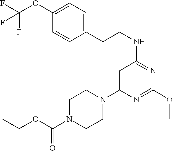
C1=C(N2CCN(C(OCC)=O)CC2)N=C(OC)N=C1NCCC1=CC=C(OC(F)(F)F)C=C1
